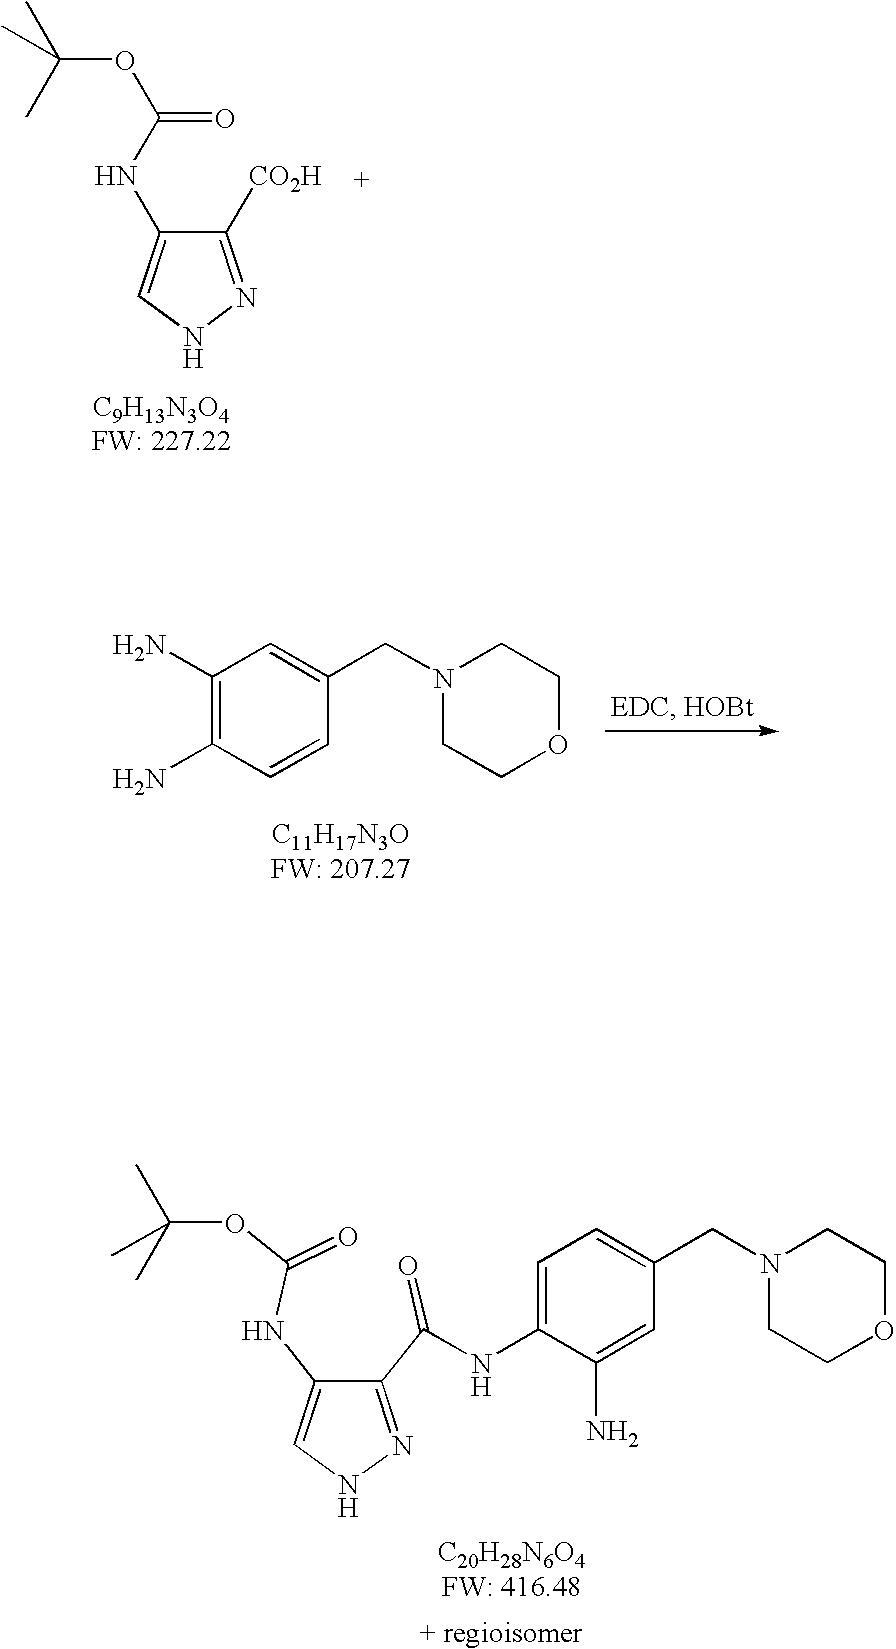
C1([CO2H])=NNC=C1NC(OC(C)(C)C)=O.C1(N)=C(N)C=CC(CN2CCOCC2)=C1.C1=C(NC(C2=NNC=C2NC(=O)OC(C)(C)C)=O)C(N)=CC(CN2CCOCC2)=C1.[C20H28N6O4FW: 416.48]
